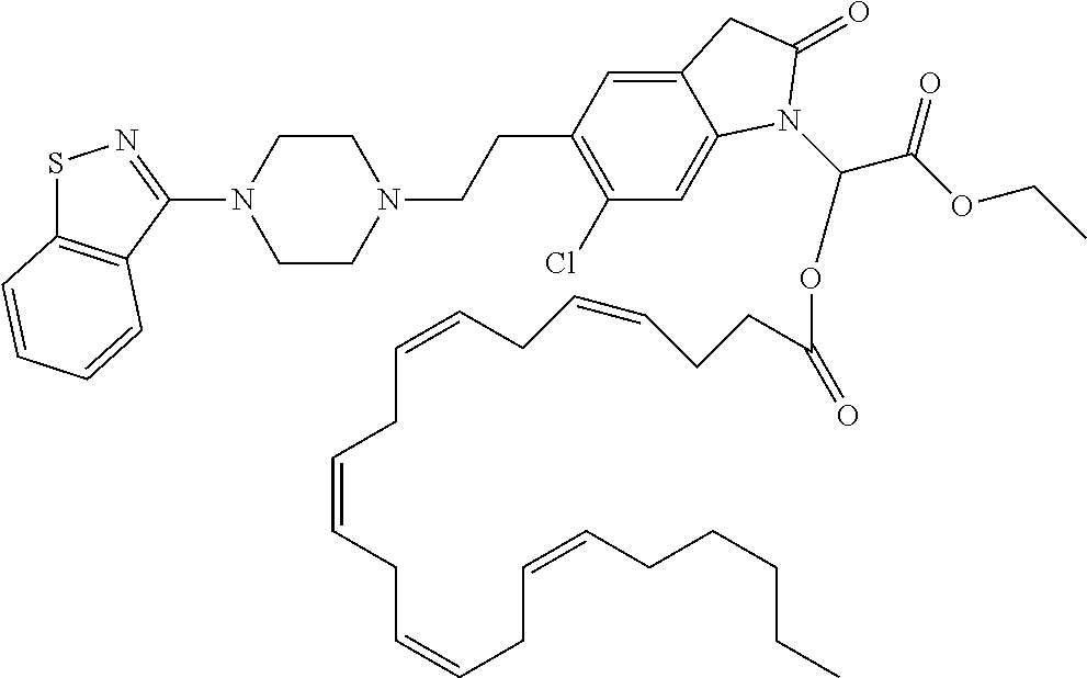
C1CN(CCC2=C(Cl)C=C3C(=C2)CC(=O)N3C(C(OCC)=O)OC(=O)CCC=CCC=CCC=CCC=CCC=CCCCCC)CCN1C1=NSC2=C1C=CC=C2
